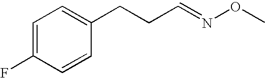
C1=C(F)C=CC(CCC=NOC)=C1
